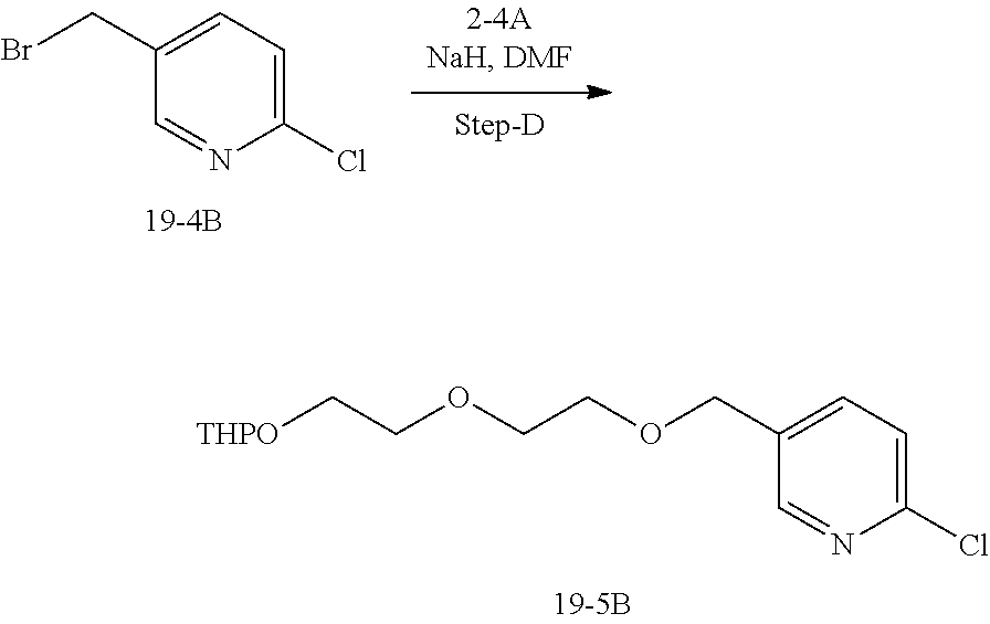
C1(CBr)=CC=C(Cl)N=C1.C1(COCCOCC[THPO])=CC=C(Cl)N=C1
